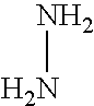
NN
